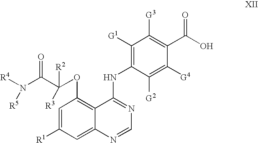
N(C(C(OC1=C2C(=CC([R1])=C1)N=CN=C2NC1=C([G1])C([G3])=C(C(=O)O)C([G4])=C1[G2])([R2])[R3])=O)([R4])[R5]
